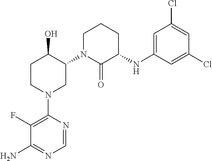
C1CN(C2=C(F)C(N)=NC=N2)CC(N2C(=O)C(NC3=CC(Cl)=CC(Cl)=C3)CCC2)C1O
